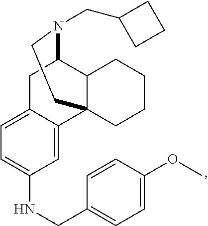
C1=C2C(=CC(NCC3=CC=C(OC)C=C3)=C1)C13C(C(C2)N(CC2CCC2)CC1)CCCC3
